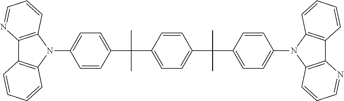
C12=C(N(C3=CC=C(C(C)(C)C4=CC=C(C(C)(C5=CC=C(N6C7=C(C8=C6C=CC=C8)N=CC=C7)C=C5)C)C=C4)C=C3)C3=C1C=CC=C3)C=CC=N2
